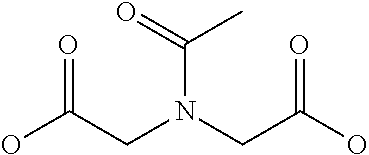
OC(CN(CC(O)=O)C(=O)C)=O
